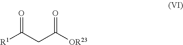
[R1]C(CC([OR23])=O)=O
